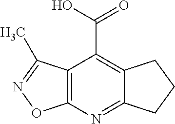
C12=C(N=C3C(=C1C(=O)O)CCC3)ON=C2C
